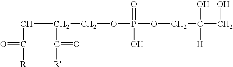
P(OCC(CO)(O)[H])(OCC(CC([R])=O)C([R])=O)(=O)O
